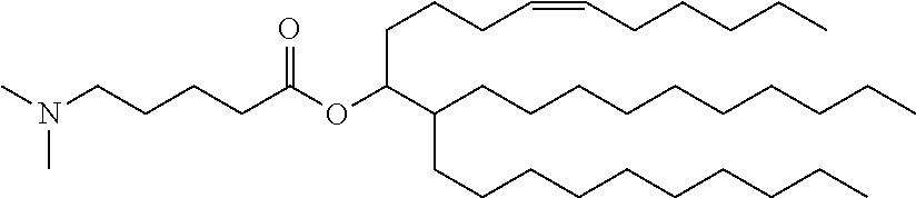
C(CCCCCCCCC)C(CCCCCCCCCC)C(CCCC=CCCCCC)OC(CCCCN(C)C)=O
